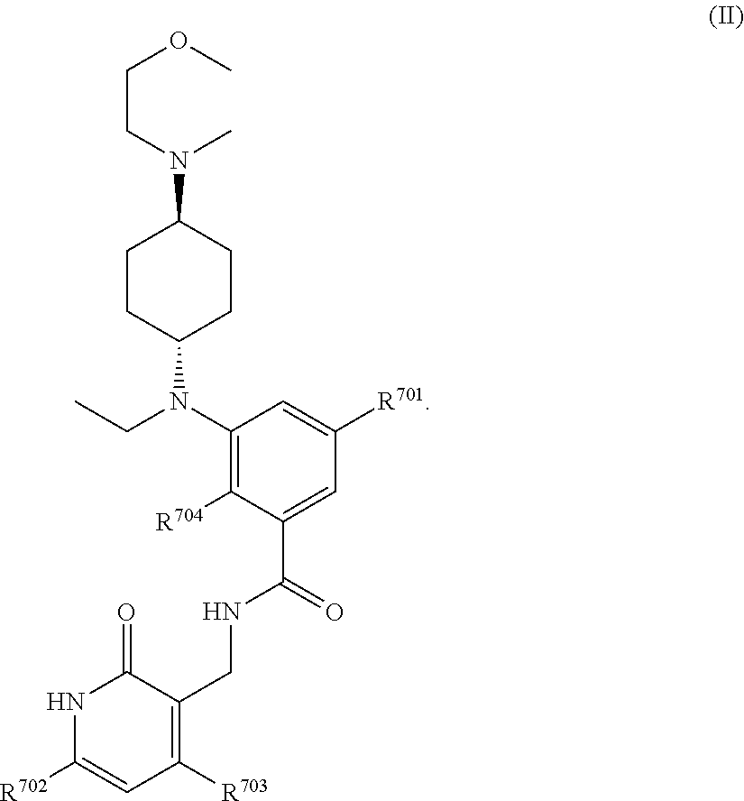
N1C([R702])=CC([R703])=C(CNC(C2=CC([R701])=CC(N(C3CCC(N(CCOC)C)CC3)CC)=C2[R704])=O)C1=O
